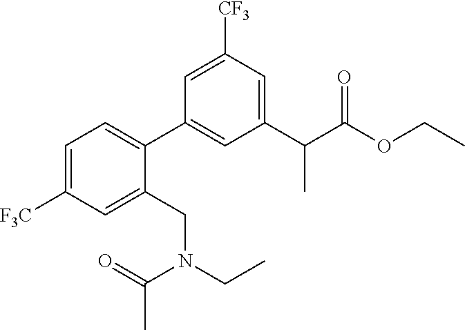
C1(C(C(OCC)=O)C)=CC([CF3])=CC(C2=CC=C([F3C])C=C2CN(CC)C(=O)C)=C1
